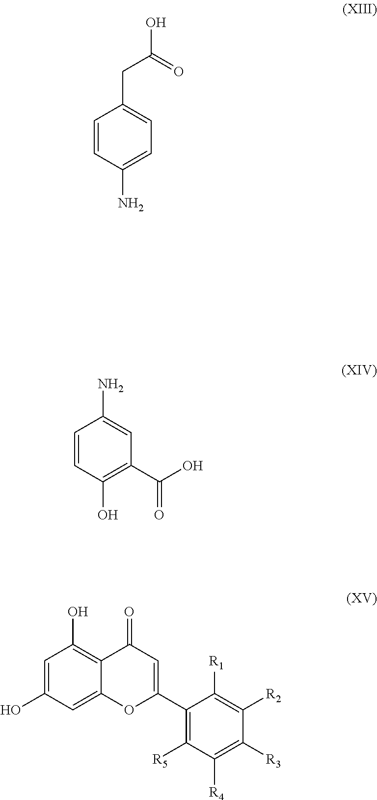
C1=CC(N)=CC=C1CC(=O)O.C1=CC(O)=C(C(O)=O)C=C1N.C1(C2=CC(=O)C3=C(O)C=C(O)C=C3O2)=C([R5])C([R4])=C([R3])C([R2])=C1[R1]
